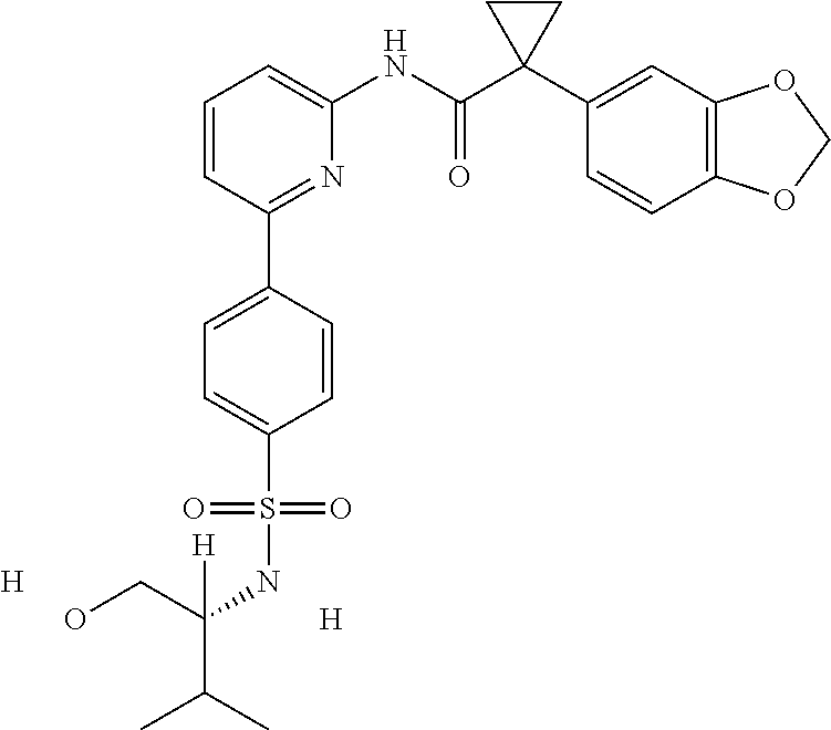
C1=CC(C2=CC=C(S(=O)(=O)NC(C(C)C)(CO)[H])C=C2)=NC(NC(C2(C3=CC4=C(C=C3)OCO4)CC2)=O)=C1.[H].[H]
